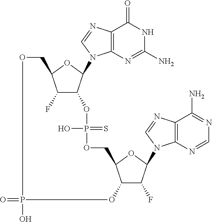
C12OP(O)(=S)OCC3C(C(F)C(N4C5=C(C(N)=NC=N5)N=C4)O3)OP(O)(=O)OCC(C1F)OC2N1C2=C(C(=O)NC(N)=N2)N=C1
